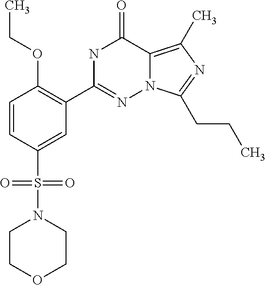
C1=CC(S(=O)(=O)N2CCOCC2)=CC(C2=NN3C(=C(C)N=C3CCC)C(=O)N2)=C1OCC
